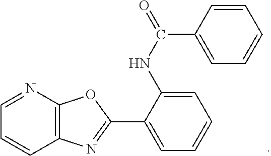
O=C(C1=CC=CC=C1)NC1=CC=CC=C1C1=NC2=C(O1)N=CC=C2
